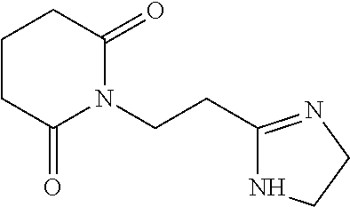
C1(CCN2C(=O)CCCC2=O)=NCCN1
